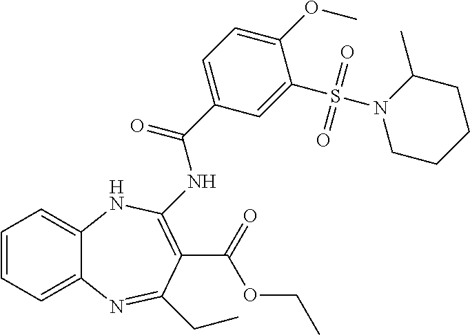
C12=CC=CC=C1N=C(CC)C(C(=O)OCC)=C(NC(C1=CC=C(OC)C(S(N3CCCCC3C)(=O)=O)=C1)=O)N2
